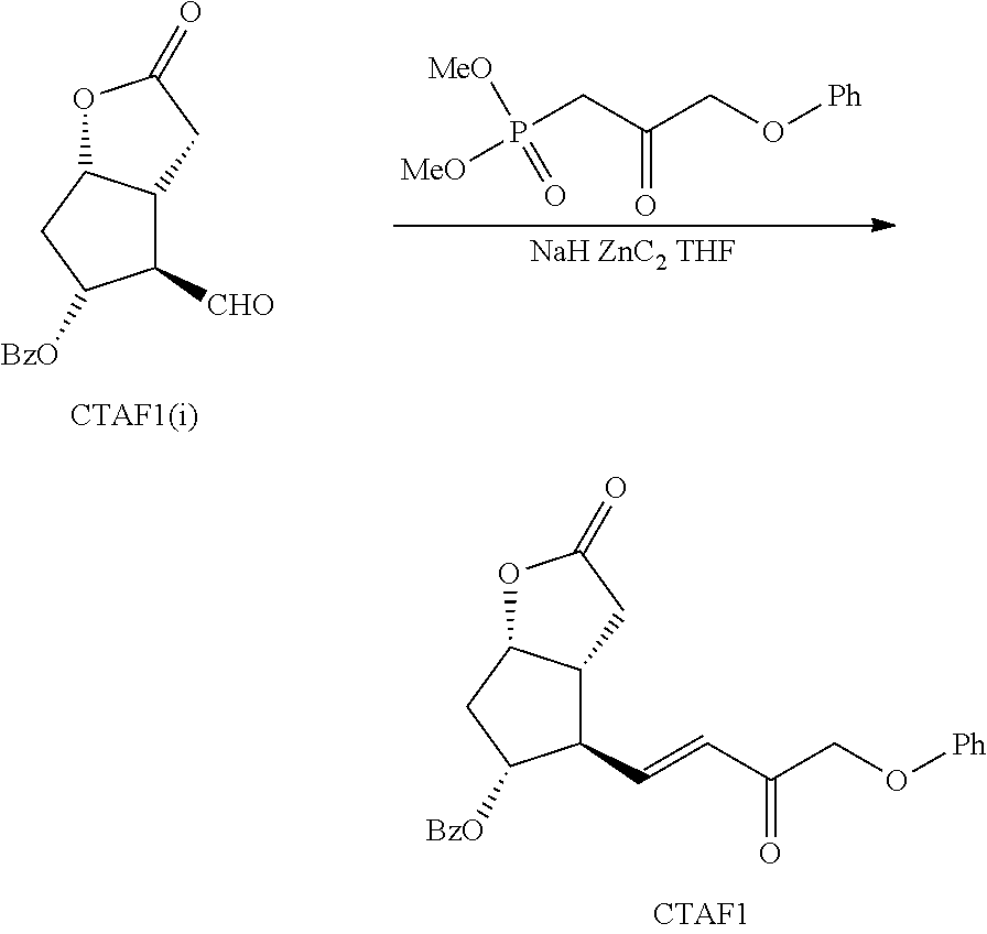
C1([CHO])C2C(CC1[BzO])OC(=O)C2.[MeO]P(CC(CO[Ph])=O)([MeO])=O.C1(C=CC(CO[Ph])=O)C2C(CC1[BzO])OC(=O)C2
